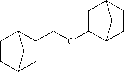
O(CC1CC2C=CC1C2)C1C2CCC(C1)C2
